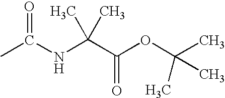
CC(NC(C(OC(C)(C)C)=O)(C)C)=O
